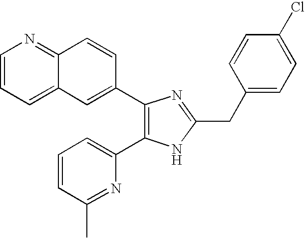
C1=CC=C2C(=N1)C=CC(C1=C(C3=CC=CC(C)=N3)NC(CC3=CC=C(Cl)C=C3)=N1)=C2
